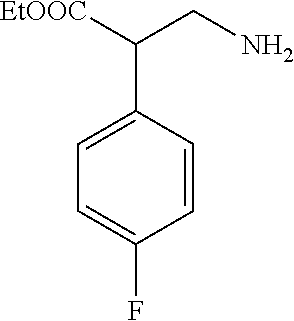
C(C1=CC=C(F)C=C1)([EtOOC])CN
